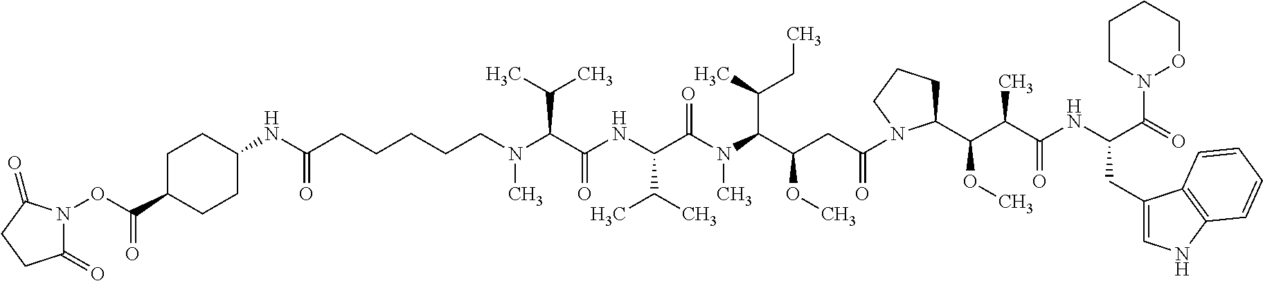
CN(CCCCCC(NC1CCC(C(ON2C(=O)CCC2=O)=O)CC1)=O)C(C(NC(C(N(C(C(CC(=O)N1C(C(OC)C(C)C(=O)NC(CC2=CNC3=C2C=CC=C3)C(=O)N2OCCCC2)CCC1)OC)C(C)CC)C)=O)C(C)C)=O)C(C)C
